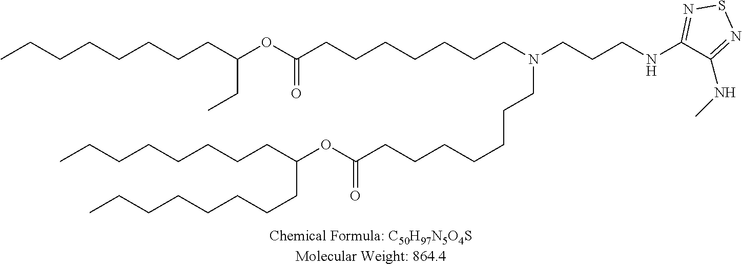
CCCCCCCCC(OC(CCCCCCCN(CCCNC1=NSN=C1NC)CCCCCCCC(OC(CCCCCCCC)CCCCCCCC)=O)=O)CC
